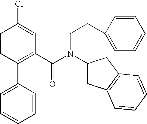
C1(C2=CC=CC=C2)=C(C(N(CCC2=CC=CC=C2)C2CC3=C(C2)C=CC=C3)=O)C=C(Cl)C=C1
